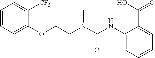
C1=CC=C([CF3])C(OCCN(C(NC2=CC=CC=C2C(O)=O)=O)C)=C1
